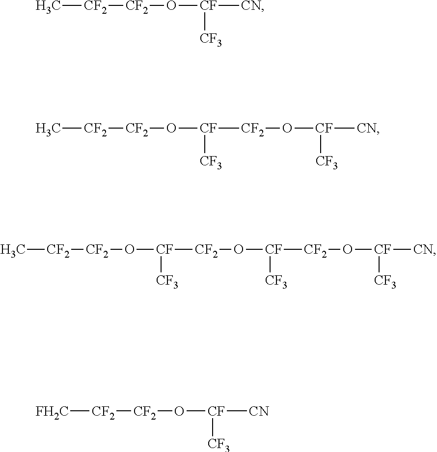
C[CF2][CF2]O[CF]([CN])[CF3].C[CF2][CF2]O[CF]([CF2]O[CF]([CN])[CF3])[CF3].C[CF2][CF2]O[CF]([CF2]O[CF]([CF2]O[CF]([CN])[CF3])[CF3])[CF3].[FH2C][CF2][CF2]O[CF]([CN])[CF3]
